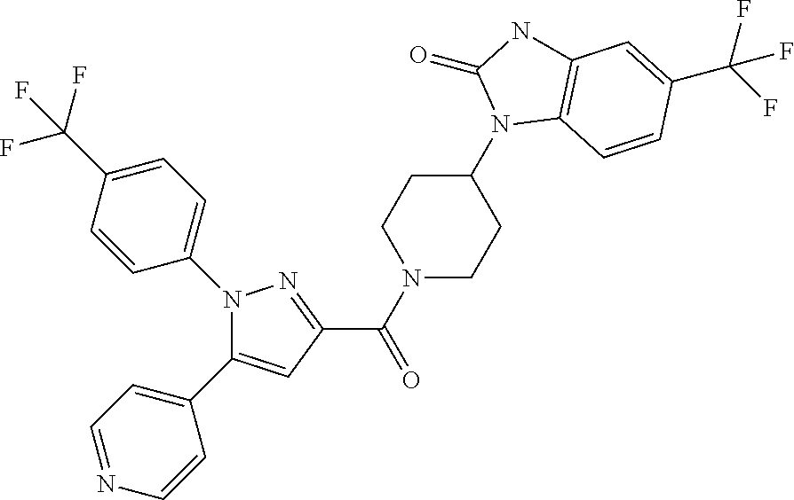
C1(C(N2CCC(N3C4=C(NC3=O)C=C(C(F)(F)F)C=C4)CC2)=O)=NN(C2=CC=C(C(F)(F)F)C=C2)C(C2=CC=NC=C2)=C1
